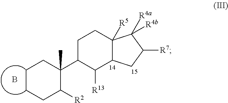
C1CCC([R2])C(C2C([R13])C3C([R5])(CC2)C([R4a])([R4b])C([R7])C3)(C)C1.B
